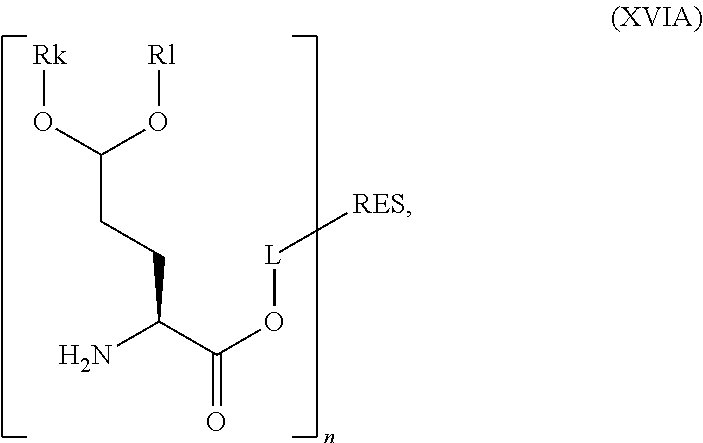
[Rk]OC(O[Rl])CCC(C(O[L][RES])=O)N
